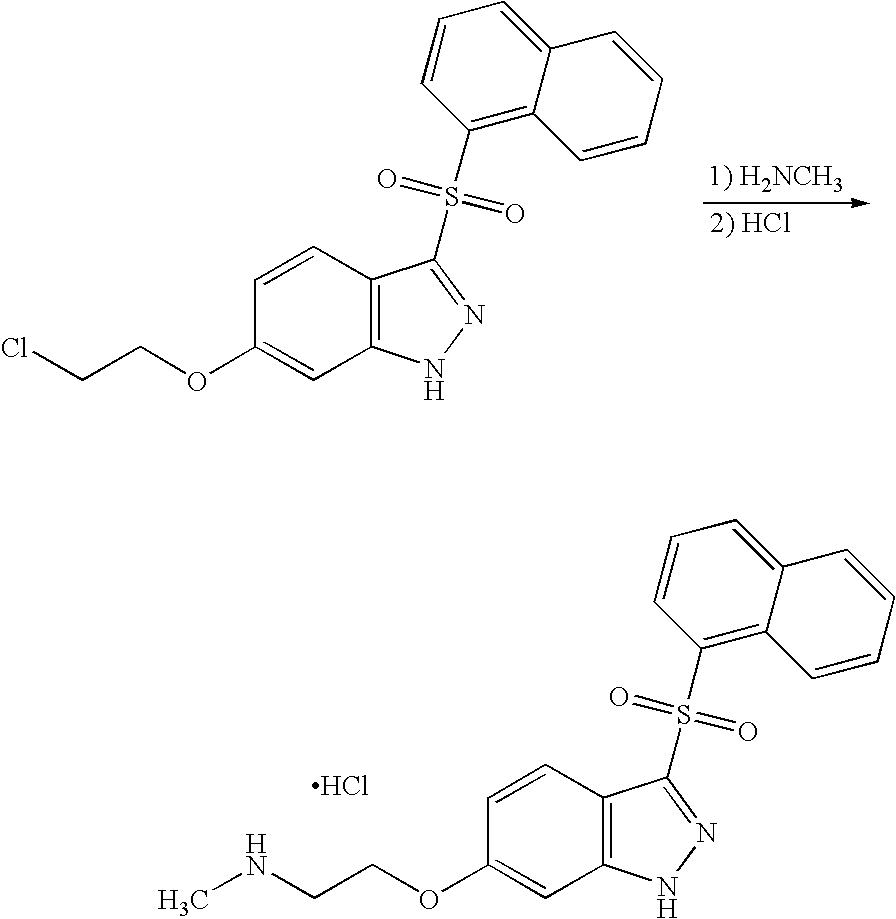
C1(S(=O)(=O)C2=NNC3=C2C=CC(OCCCl)=C3)=C2C(=CC=C1)C=CC=C2.C1(S(=O)(=O)C2=NNC3=C2C=CC(OCCNC)=C3)=C2C(=CC=C1)C=CC=C2.Cl
